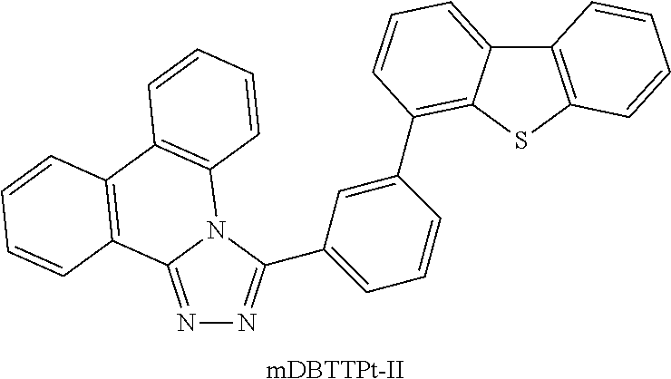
[mDBTTPt-II].N1=C2N(C(C3=CC=CC(C4=C5C(=CC=C4)C4=C(S5)C=CC=C4)=C3)=N1)C1=C(C3=C2C=CC=C3)C=CC=C1
